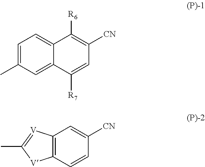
C1(C)=CC=C2C(=C1)C([R7])=CC([CN])=C2[R6].C12=C(C=CC([CN])=C1)[V]C(C)=[V]2
